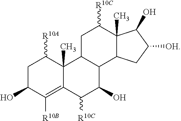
C1C(O)C([R10B])=C2C(C)(C1[R10A])C1C(C(O)C2[R10C])C2C(C)(C([R10C])C1)C(O)C([OH])C2
